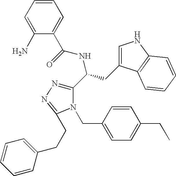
C1(C(CC2=CNC3=C2C=CC=C3)NC(=O)C2=CC=CC=C2N)=NN=C(CCC2=CC=CC=C2)N1CC1=CC=C(CC)C=C1
